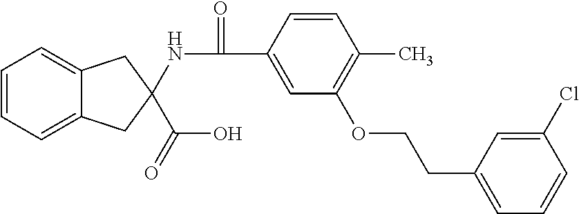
C1=CC=C2C(=C1)CC(C(O)=O)(NC(=O)C1=CC(OCCC3=CC=CC(Cl)=C3)=C(C)C=C1)C2
